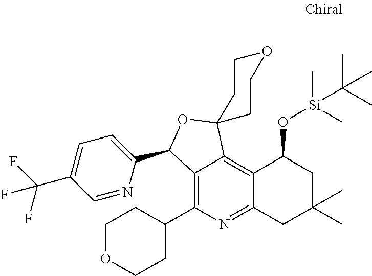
C12=C(C3CCOCC3)N=C3C(=C1C1(OC2C2=CC=C(C(F)(F)F)C=N2)CCOCC1)C(O[Si](C)(C(C)(C)C)C)CC(C)(C)C3
